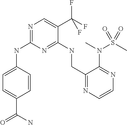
C1=CC(NC2=NC=C(C(F)(F)F)C(NCC3=NC=CN=C3N(C)S(=O)(C)=O)=N2)=CC=C1C(N)=O
